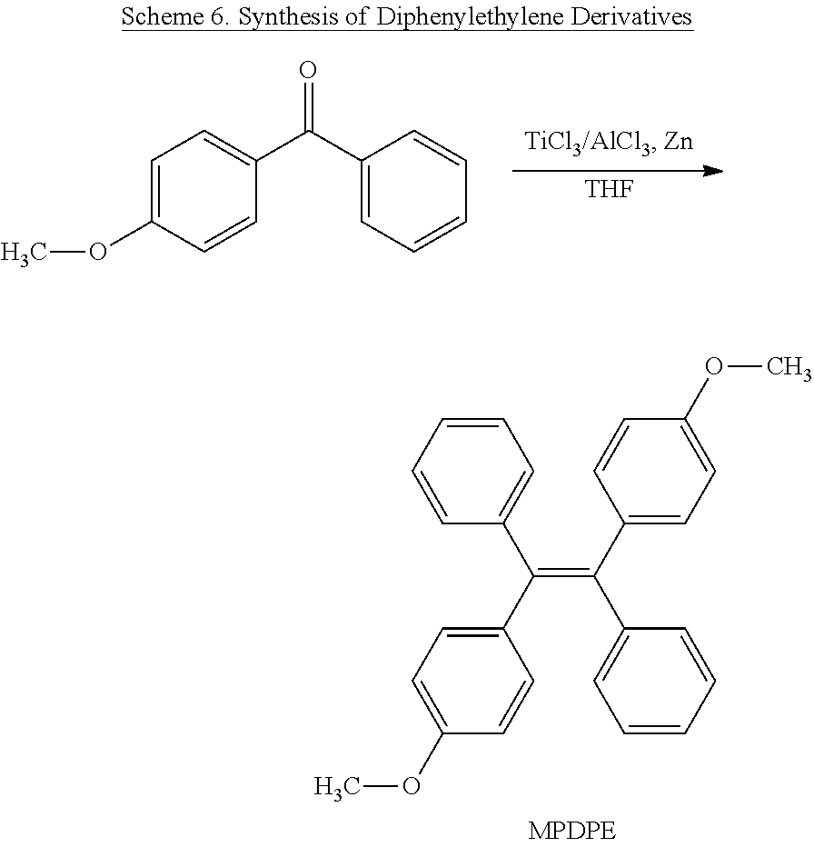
C1=C(OC)C=CC(C(C2=CC=CC=C2)=O)=C1.[THF].C1(C(C2=CC=CC=C2)=C(C2=CC=C(OC)C=C2)C2=CC=CC=C2)=CC=C(OC)C=C1
